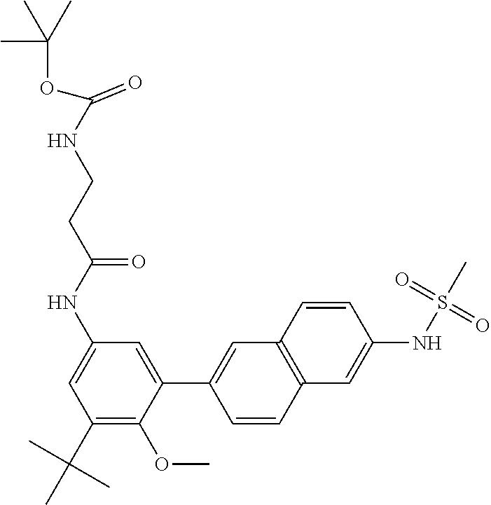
C1(C(C)(C)C)=C(OC)C(C2=CC3=C(C=C2)C=C(NS(=O)(=O)C)C=C3)=CC(NC(CCNC(OC(C)(C)C)=O)=O)=C1
